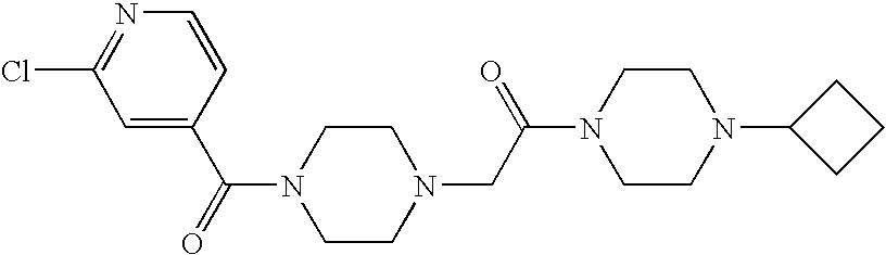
C(N1CCN(CC(N2CCN(C3CCC3)CC2)=O)CC1)(=O)C1=CC(Cl)=NC=C1
